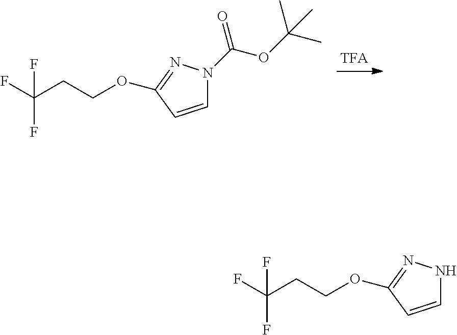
FC(CCOC1=NNC=C1)(F)F.FC(CCOC1=NN(C(OC(C)(C)C)=O)C=C1)(F)F
